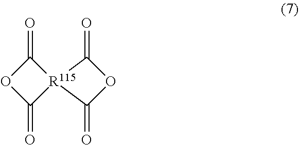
O=C1OC(=O)[R115]12C(=O)OC2=O
